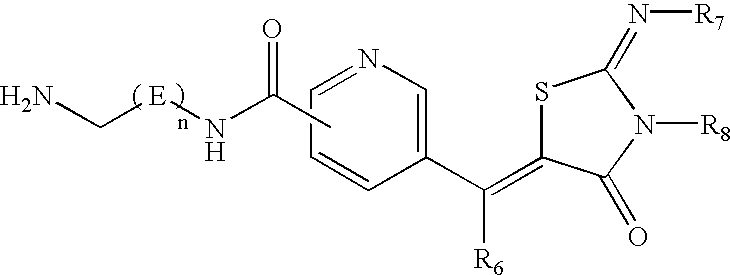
S1C(=C([R6])C2=CN=CC=C2)C(=O)N([R8])C1=N[R7].CC(N[E]CN)=O
